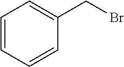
C1=CC=CC(CBr)=C1
